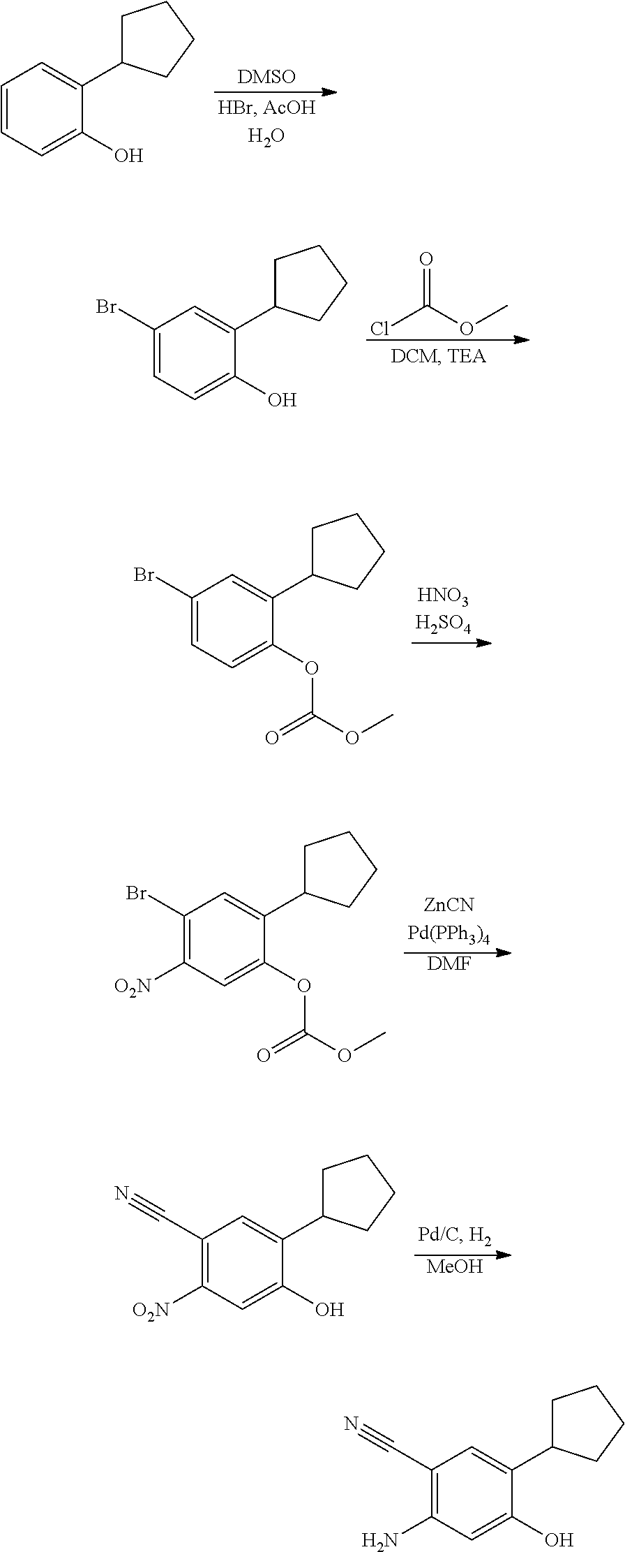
C1=CC=C(O)C(C2CCCC2)=C1.ClC(OC)=O.C1(Br)=CC=C(O)C(C2CCCC2)=C1.C1(Br)=CC=C(OC(OC)=O)C(C2CCCC2)=C1.[DMF].C1(Br)=C([O2N])C=C(OC(OC)=O)C(C2CCCC2)=C1.[MeOH].C1(C#N)=C([O2N])C=C(O)C(C2CCCC2)=C1.C1(C#N)=C(N)C=C(O)C(C2CCCC2)=C1
